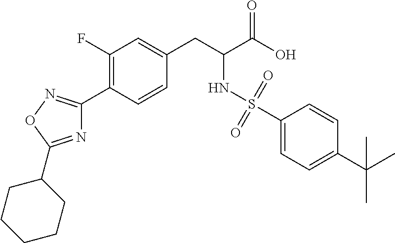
C1(F)=C(C2=NOC(C3CCCCC3)=N2)C=CC(CC(C(O)=O)NS(C2=CC=C(C(C)(C)C)C=C2)(=O)=O)=C1
